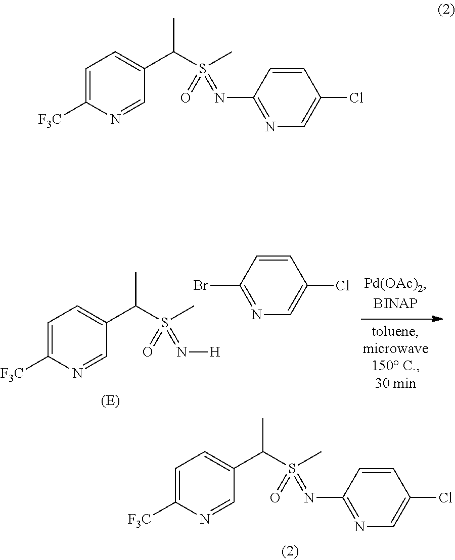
C1=C([F3C])N=CC(C(S(C)(=N[H])=O)C)=C1.C1=CC(Br)=NC=C1Cl.C1=C([F3C])N=CC(C(S(C)(=NC2=NC=C(Cl)C=C2)=O)C)=C1.C1=C([F3C])N=CC(C(S(C)(=NC2=NC=C(Cl)C=C2)=O)C)=C1
